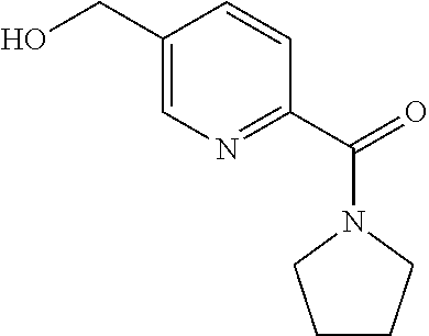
C1CCN(C(C2=NC=C(CO)C=C2)=O)C1
